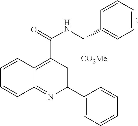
C(C1=C2C(=NC(C3=CC=CC=C3)=C1)C=CC=C2)(NC(C1=CC=CC=C1)[CO2Me])=O
